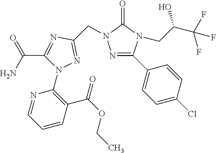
N1=CC=CC(C(OCC)=O)=C1N1C(C(N)=O)=NC(CN2N=C(C3=CC=C(Cl)C=C3)N(CC(C(F)(F)F)O)C2=O)=N1
